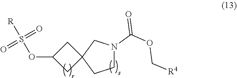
O(C1CC2(C1)CCN(C(OC[R4])=O)C2)S([R])(=O)=O
